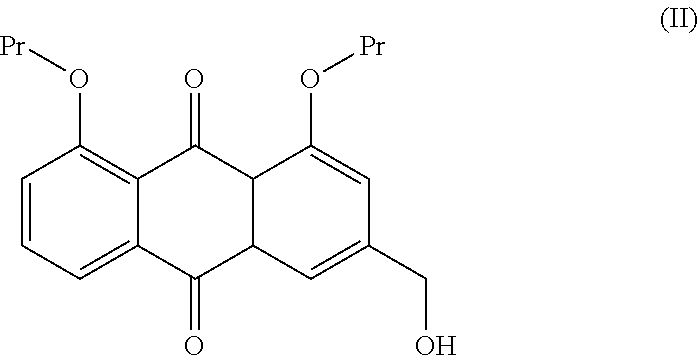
C1=CC=C2C(=C1O[Pr])C(=O)C1C(C2=O)C=C(CO)C=C1O[Pr]
